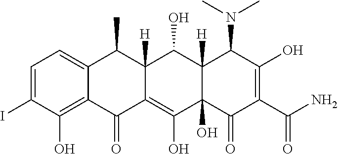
C1=C(I)C(O)=C2C(=C1)C(C)C1([H])C(=C(O)C3(O)C([H])(C1O)C(N(C)C)C(O)=C(C(N)=O)C3=O)C2=O
